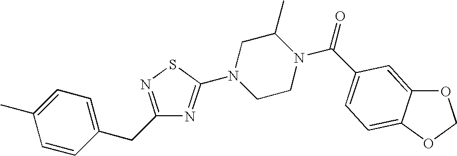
C1=CC(CC2=NSC(N3CCN(C(=O)C4=CC=C5C(=C4)OCO5)C(C)C3)=N2)=CC=C1C
